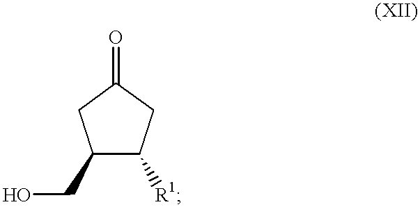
C1(CO)C([R1])CC(=O)C1
